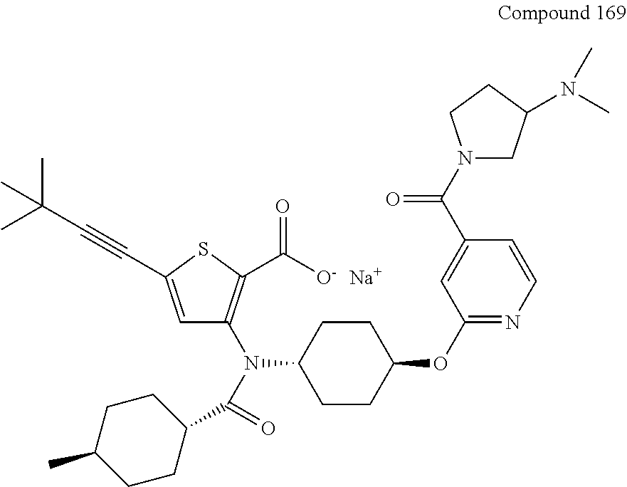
C(N(C1=C(C([O-])=O)SC(C#CC(C)(C)C)=C1)C1CCC(OC2=NC=CC(C(N3CC(N(C)C)CC3)=O)=C2)CC1)(C1CCC(C)CC1)=O.[Na]
